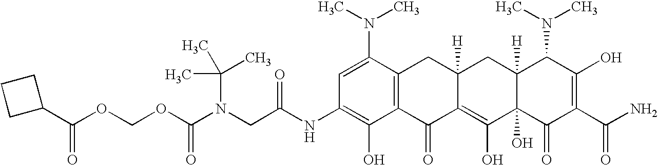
N(CC(NC1=C(O)C2=C(C(N(C)C)=C1)CC1([H])C(=C(O)C3(O)C([H])(C1)C(N(C)C)C(O)=C(C(N)=O)C3=O)C2=O)=O)(C(OCOC(C1CCC1)=O)=O)C(C)(C)C
